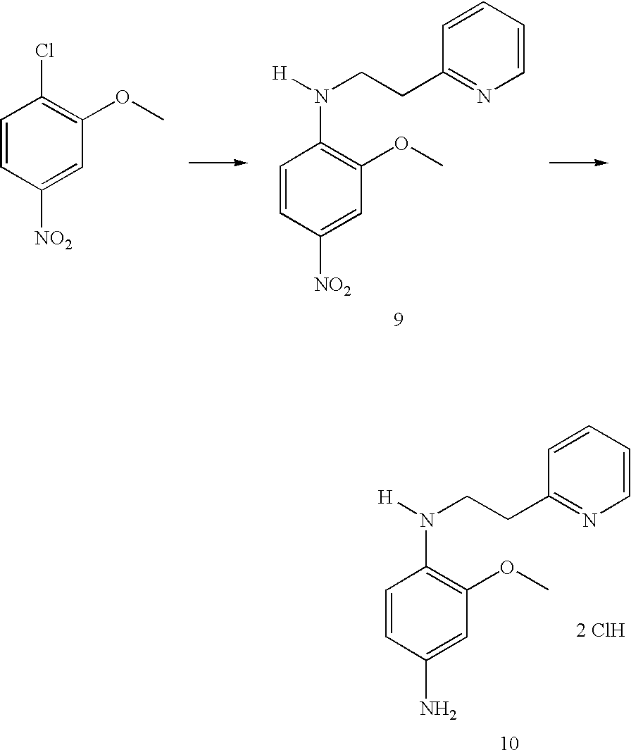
C1=CC([NO2])=CC(OC)=C1N(CCC1=NC=CC=C1)[H].C1=CC([NO2])=CC(OC)=C1Cl.C1=CC(N)=CC(OC)=C1N(CCC1=NC=CC=C1)[H].[2 ClH]
